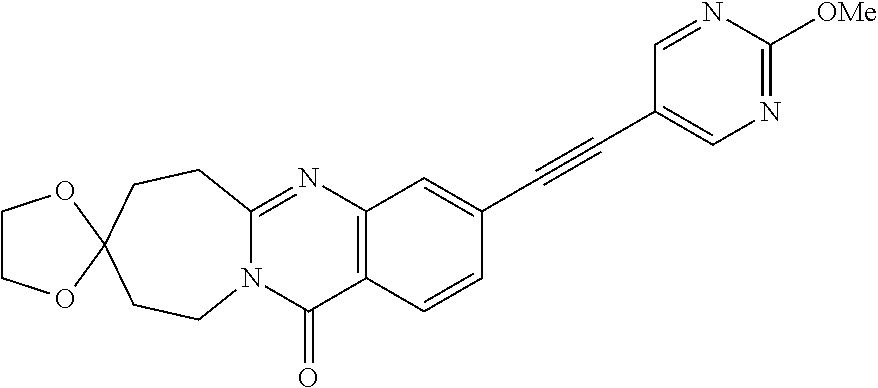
N12C(=NC3=C(C1=O)C=CC(C#CC1=CN=C([OMe])N=C1)=C3)CCC1(CC2)OCCO1
